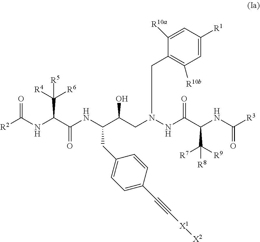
[R2]C(NC(C(NC(C(CN(NC(C(NC([R3])=O)C([R9])([R7])[R8])=O)CC1=C([R10b])C=C([R1])C=C1[R10a])O)CC1=CC=C(C#C[X1][X2])C=C1)=O)C([R4])([R6])[R5])=O
